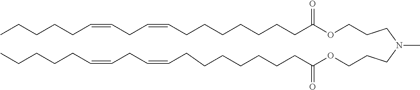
C(CN(CCCOC(CCCCCCCC=CCC=CCCCCC)=O)C)COC(CCCCCCCC=CCC=CCCCCC)=O
